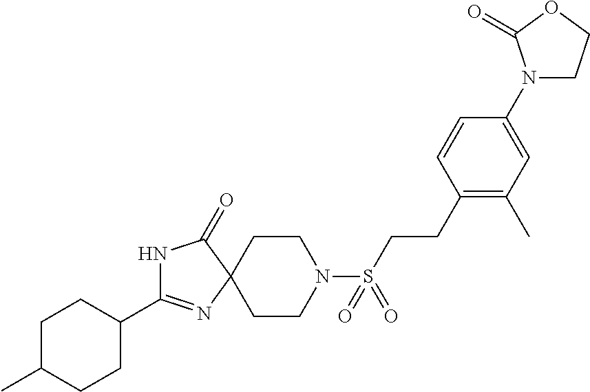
N1C(C2CCC(C)CC2)=NC2(C1=O)CCN(S(CCC1=C(C)C=C(N3CCOC3=O)C=C1)(=O)=O)CC2
